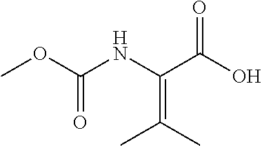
O=C(OC)NC(C(O)=O)=C(C)C
